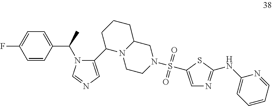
C1=CC(C(C)N2C(C3N4CCN(S(=O)(=O)C5=CN=C(NC6=CC=CC=N6)S5)CC4CCC3)=CN=C2)=CC=C1F
